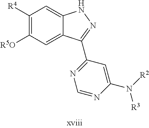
C1([R4])=C([R5O])C=C2C(=C1)NN=C2C1=NC=NC(N([R2])[R3])=C1
